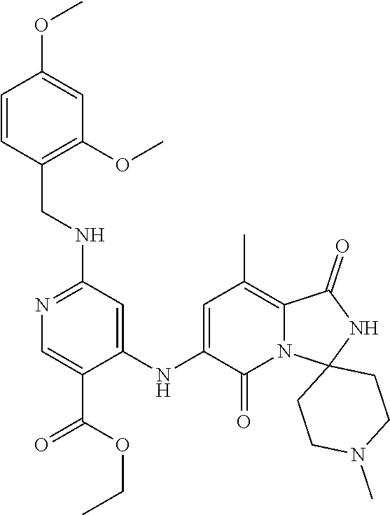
C1=CC(CNC2=NC=C(C(=O)OCC)C(NC3=CC(C)=C4N(C3=O)C3(NC4=O)CCN(C)CC3)=C2)=C(OC)C=C1OC
